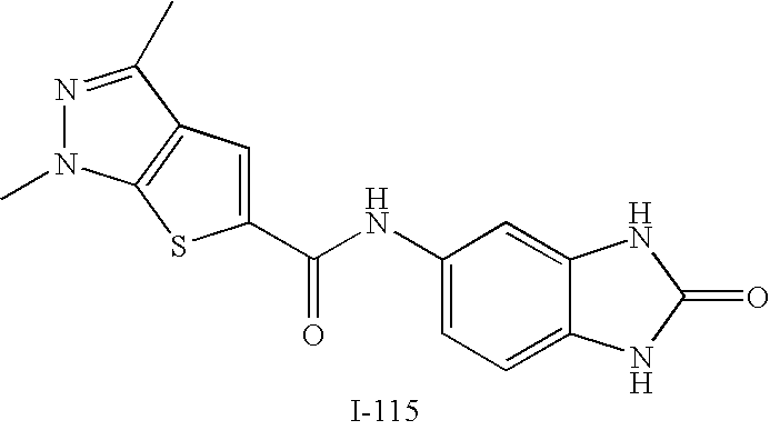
N1=C(C)C2=C(N1C)SC(C(NC1=CC=C3C(=C1)NC(=O)N3)=O)=C2
